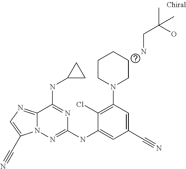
C1(Cl)=C(N2CCCCC2)C=C(C#N)C=C1NC1=NN2C(=NC=C2C#N)C(NC2CC2)=N1.NCC(C)(O)C
